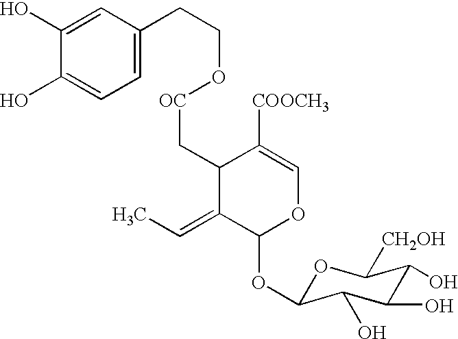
C1(O)=CC(CCO[OC]CC2C([COOCH3])=COC(OC3OC([CH2OH])C(O)C(O)C3O)C2=CC)=CC=C1O
